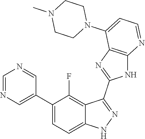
C1=NC=C(C2=CC=C3C(=C2F)C(C2=NC4=C(N2)N=CC=C4N2CCN(C)CC2)=NN3)C=N1
